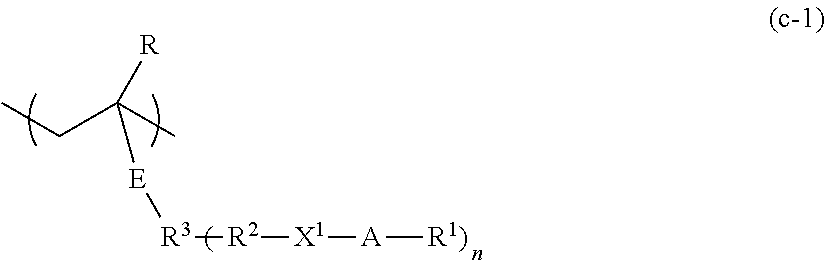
CCC(C)([R])[E][R3][R2][X1][A][R1)]
